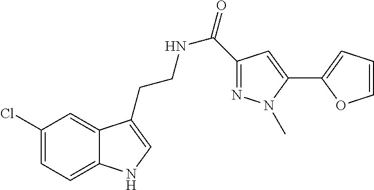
C12=CC=C(Cl)C=C1C(CCNC(=O)C1=NN(C)C(C3=CC=CO3)=C1)=CN2
